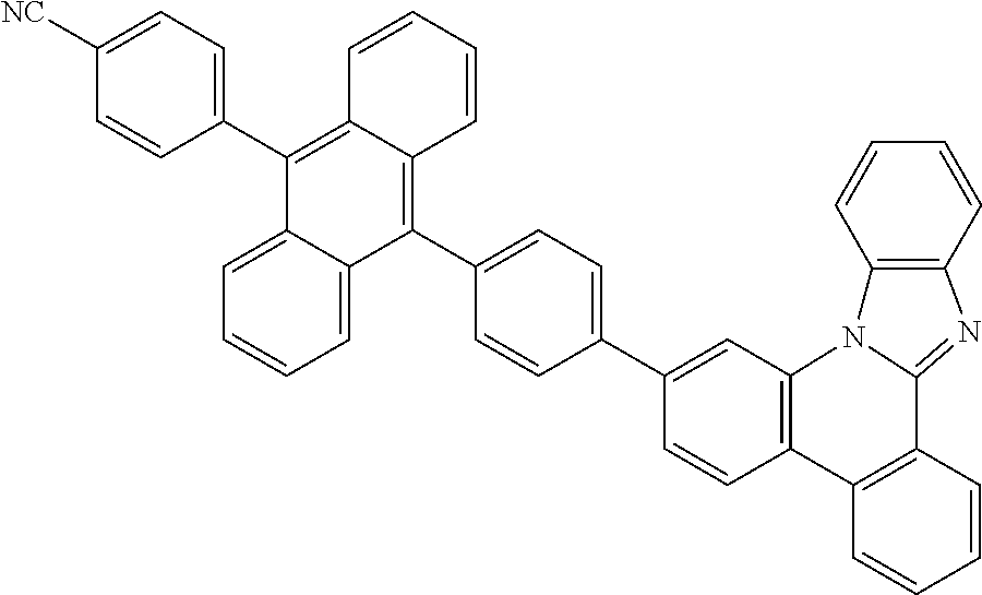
C1=CC2=C(C=C1C1=CC=C(C3=C4C(=C(C5=CC=C([CN])C=C5)C5=CC=CC=C35)C=CC=C4)C=C1)N1C(=NC3=C1C=CC=C3)C1=C2C=CC=C1
